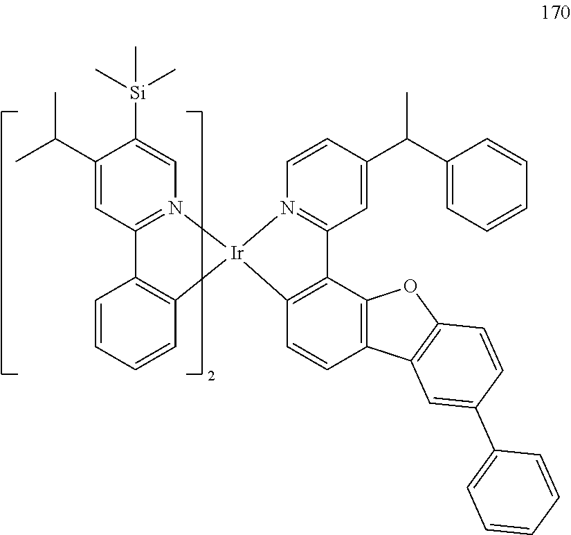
C1(C(C)C)=CC2=N(C=C1[Si](C)(C)C)[Ir]1(C3=C2C=CC=C3)N2=C(C=C(C(C3=CC=CC=C3)C)C=C2)C2=C1C=CC1=C2OC2=C1C=C(C1=CC=CC=C1)C=C2
